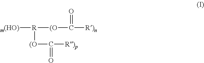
[m(HO)][R]([(O]C(=O)[R)p])[(O]C(=O)[R)n]
